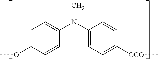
C1=C(OC)C=CC(N(C2=CC=C([OCO]C)C=C2)C)=C1
